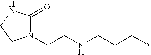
N1(CCNCCC*)C(=O)NCC1
